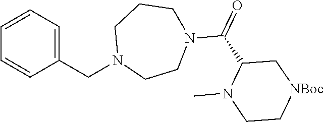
C1=CC=C(CN2CCN(C(=O)C3N(C)CC[NBoc]C3)CCC2)C=C1
